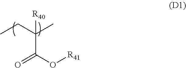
O(C(=O)C(CC)(C)[R40])[R41]
